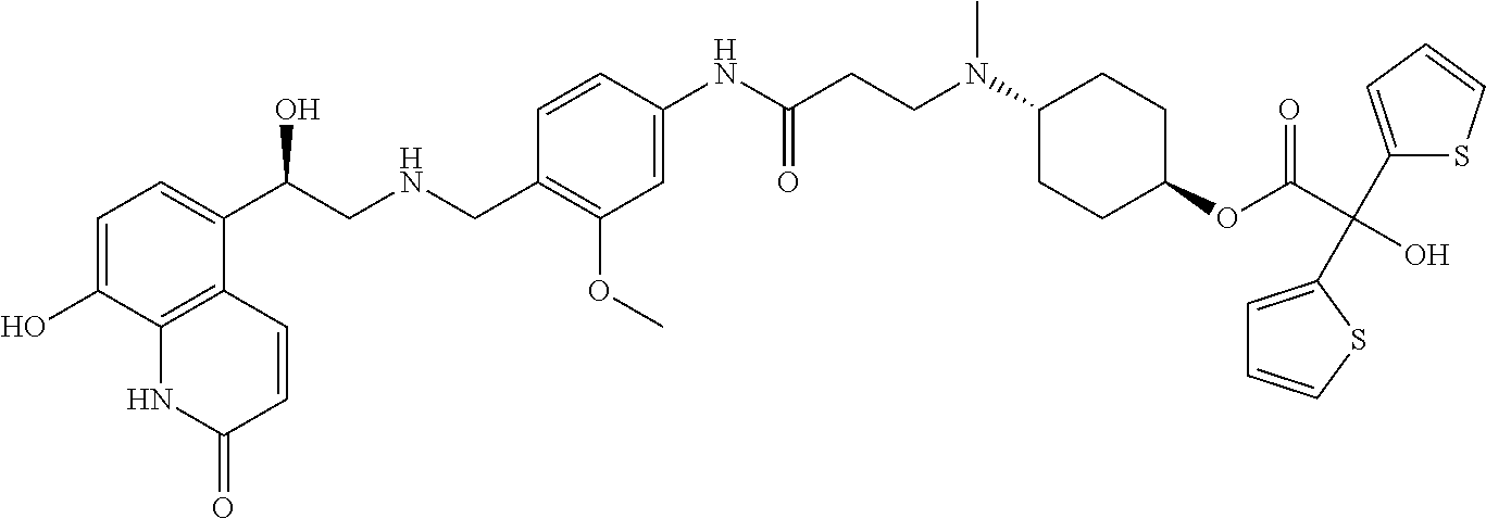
C1=C(O)C2=C(C(C(CNCC3=C(OC)C=C(NC(CCN(C4CCC(OC(C(O)(C5=CC=CS5)C5=CC=CS5)=O)CC4)C)=O)C=C3)O)=C1)C=CC(=O)N2
